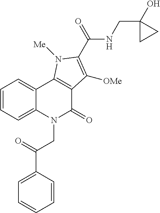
C1(C(=O)CN2C(=O)C3=C(C4=CC=CC=C24)N([Me])C(C(NCC2(O)CC2)=O)=C3[OMe])=CC=CC=C1
